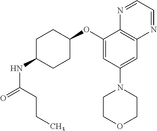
C1(OC2CCC(NC(=O)CCC)CC2)=CC(N2CCOCC2)=CC2=C1N=CC=N2
